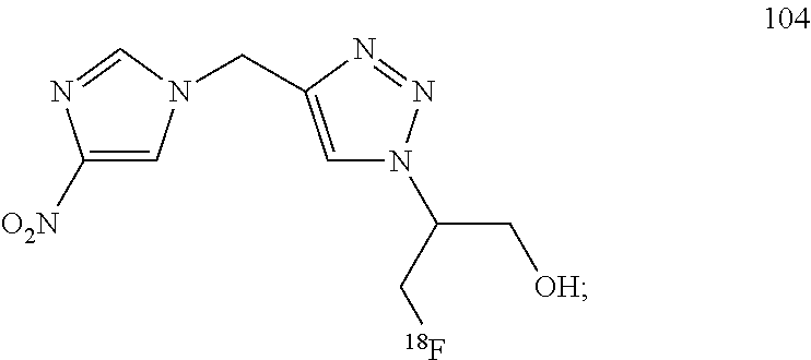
C1([O2N])=CN(CC2=CN(C(C[18F])C[OH])N=N2)C=N1
